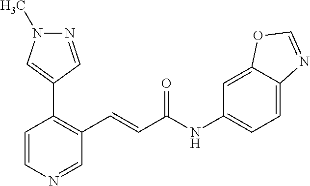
C1=CN=CC(C=CC(=O)NC2=CC=C3C(=C2)OC=N3)=C1C1=CN(C)N=C1
